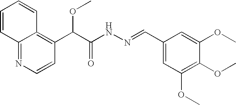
C12=NC=CC(C(C(NN=CC3=CC(OC)=C(OC)C(OC)=C3)=O)OC)=C1C=CC=C2
